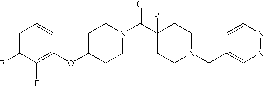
C1(OC2=C(F)C(F)=CC=C2)CCN(C(C2(F)CCN(CC3=CN=NC=C3)CC2)=O)CC1
